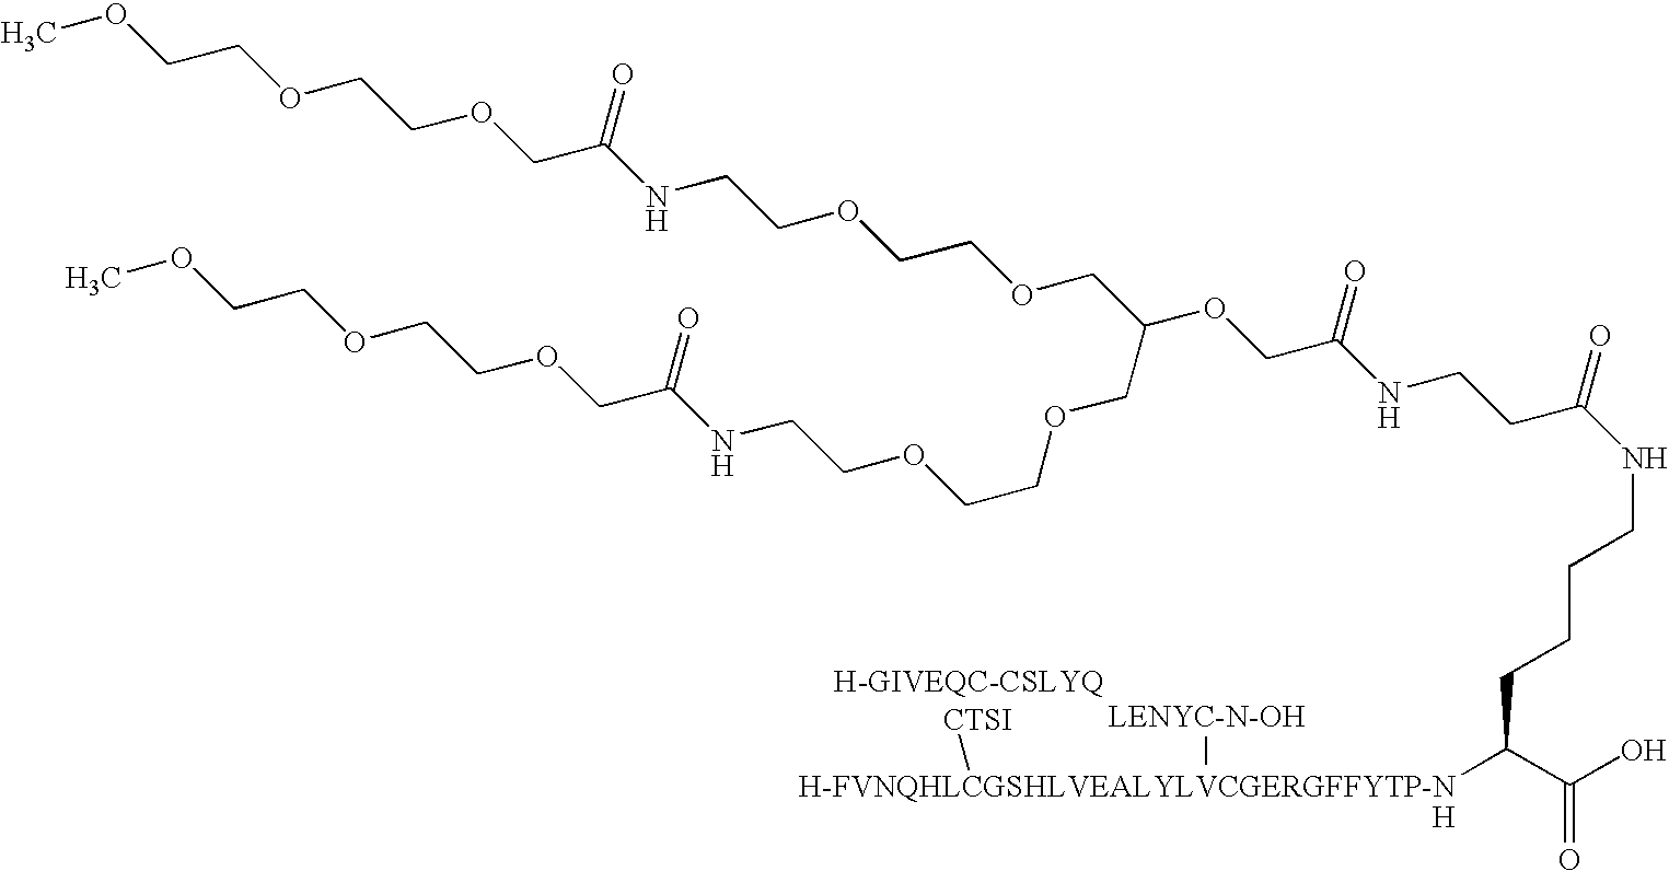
COCCOCCOCC(NCCOCCOCC(OCC(NCCC(NCCCCC([H-FVNQHLCGSHLVEALYLVCGERGFFYTP-NH][CTSI])C(O)=O)=O)=O)COCCOCCNC(COCCOCCOC)=O)=O.[H-GIVEQC-CSLYQ].[LENYC-N-OH]
